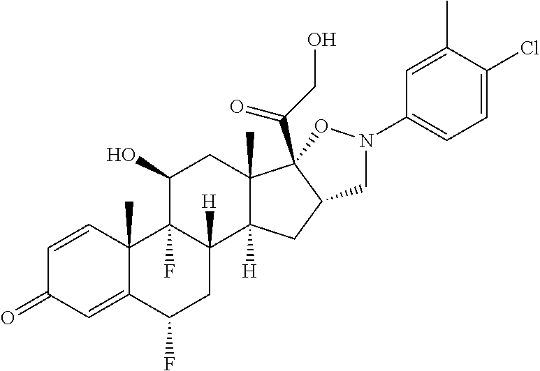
C1=CC2(C)C(=CC1=O)C(F)CC1([H])C2(F)C(O)CC2(C)C1([H])CC1C2(C(CO)=O)ON(C2=CC=C(Cl)C(C)=C2)C1
